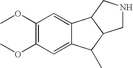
C1(OC)=C(OC)C=C2C(=C1)C1C(C2C)CNC1
